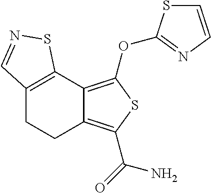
C12=C(C3=C(OC4=NC=CS4)SC(C(=O)N)=C3CC1)SN=C2
